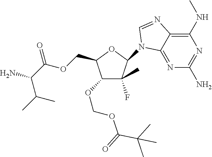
C1(N2C3=NC(N)=NC(NC)=C3N=C2)C(F)(C)C(OCOC(=O)C(C)(C)C)C(COC(=O)C(C(C)C)N)O1
